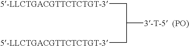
C([5-LLCTGACGTTCTCTGT-3])C([3-T-5  (PO)])C[5-LLCTGACGTTCTCTGT-3]
